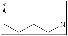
C(CCCN)->C
